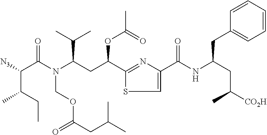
CCC(C(C(N(COC(=O)CC(C)C)C(CC(C1=NC(C(=O)NC(CC(C)[CO2H])CC2=CC=CC=C2)=CS1)OC(=O)C)C(C)C)=O)[N3])C
